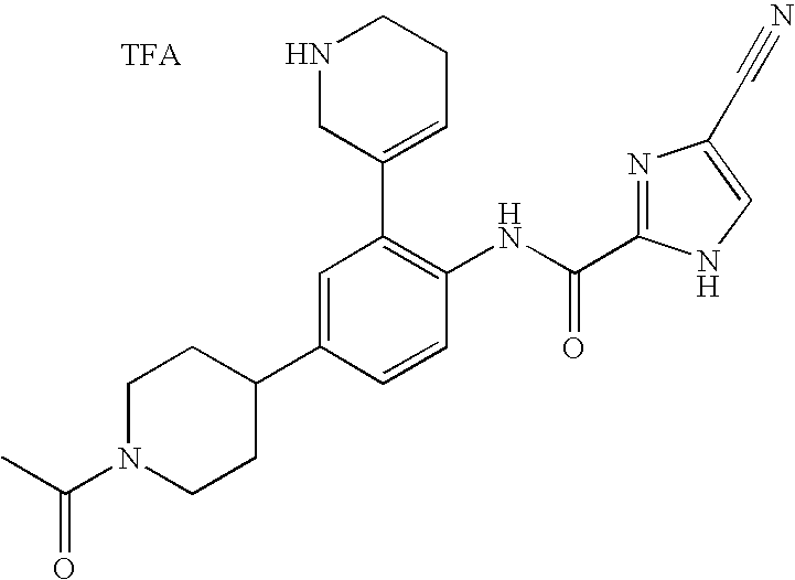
C1=C(C2CCN(C(C)=O)CC2)C=CC(NC(C2=NC(C#N)=CN2)=O)=C1C1=CCCNC1
